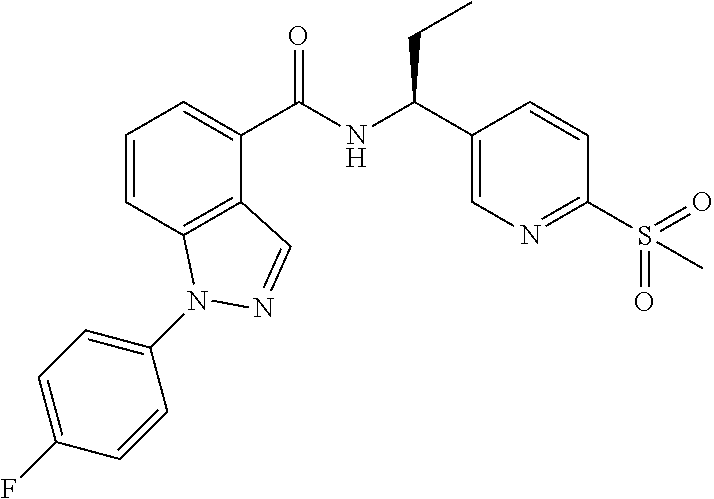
C1=CC2=C(C(C(NC(C3=CN=C(S(=O)(=O)C)C=C3)CC)=O)=C1)C=NN2C1=CC=C(F)C=C1
